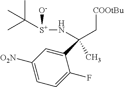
C1(C(C)(N[S+]([O-])C(C)(C)C)C[COOtBu])=CC([O2N])=CC=C1F
